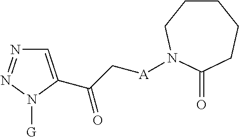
C1=C(C(=O)C[A]N2CCCCCC2=O)N([G])N=N1
